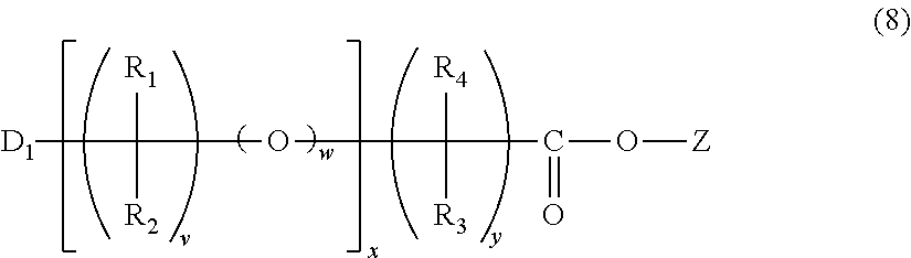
[D1]C(OC(C(O[Z])=O)([R4])[R3])([R1])[R2]
